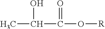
C(C)(O)C(O[R])=O
